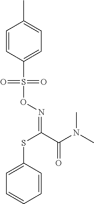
C1(S(ON=C(C(N(C)C)=O)SC2=CC=CC=C2)(=O)=O)=CC=C(C)C=C1
